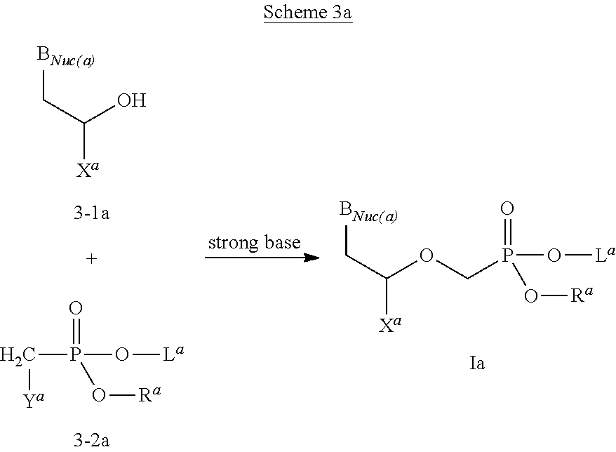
C(C(OCP(O[Ra])(O[La])=O)[Xa])[BNuc(a)].[Ia].C(C(O)[Xa])[BNuc(a)].C(P(=O)(O[La])O[Ra])[Ya]
